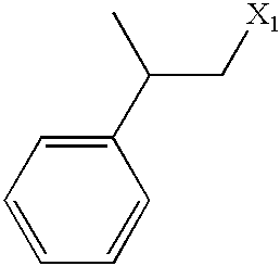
C1=CC=C(C(C)C[X1])C=C1
